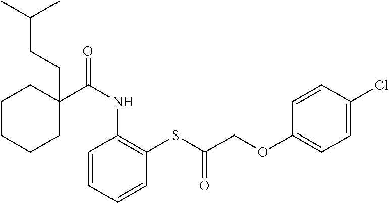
C1(C(NC2=C(SC(COC3=CC=C(Cl)C=C3)=O)C=CC=C2)=O)(CCC(C)C)CCCCC1
